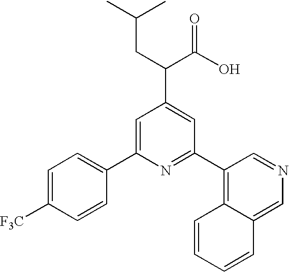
C1=C(C2=CC=C([F3C])C=C2)N=C(C2=C3C(=CN=C2)C=CC=C3)C=C1C(C(O)=O)CC(C)C
